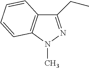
C1(CC)=NN(C)C2=C1C=CC=C2
